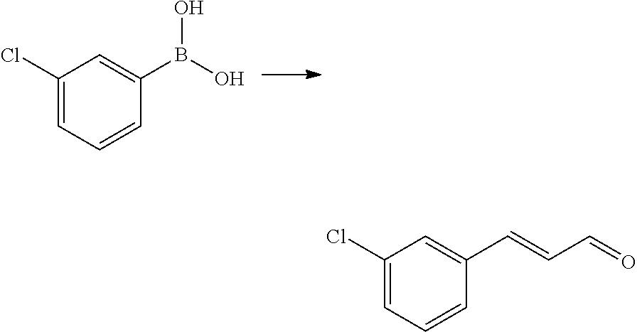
C1(Cl)=CC=CC(C=CC=O)=C1.C1(Cl)=CC=CC(B(O)O)=C1
